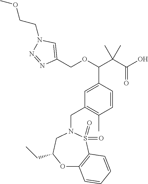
C1=C(C(OCC2=CN(CCOC)N=N2)C(C(O)=O)(C)C)C=CC(C)=C1CN1CC(CC)OC2=C(S1(=O)=O)C=CC=C2
